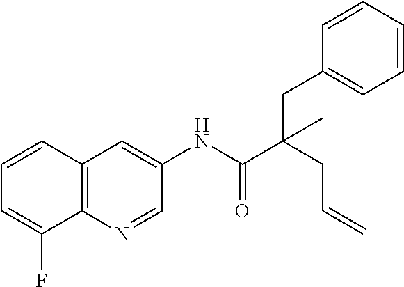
C12=C(N=CC(NC(C(CC=C)(CC3=CC=CC=C3)C)=O)=C1)C(F)=CC=C2
